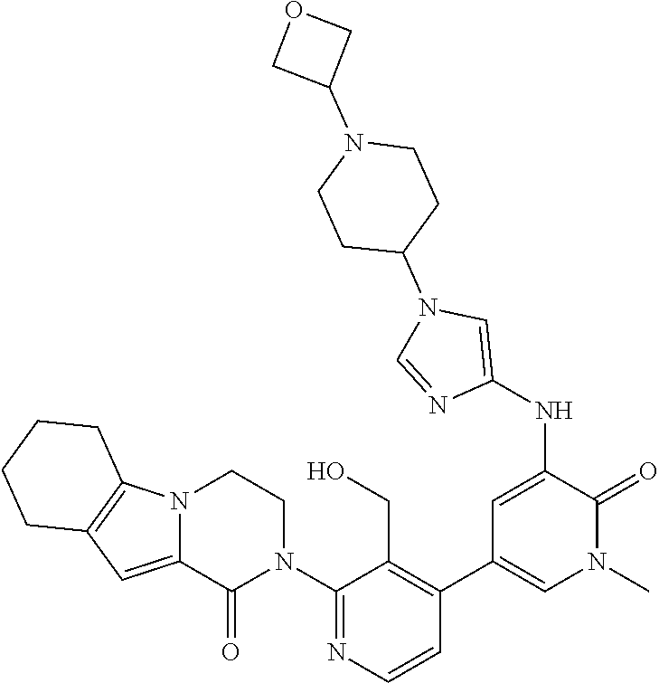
C1(N2CCN3C(=CC4=C3CCCC4)C2=O)=NC=CC(C2=CN(C)C(=O)C(NC3=CN(C4CCN(C5COC5)CC4)C=N3)=C2)=C1CO
